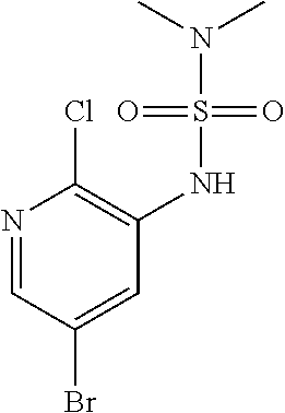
N1=CC(Br)=CC(NS(N(C)C)(=O)=O)=C1Cl
